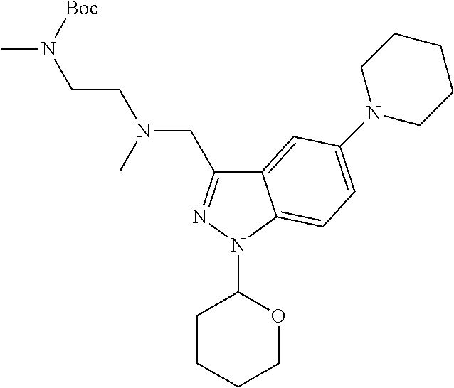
C12=CC(N3CCCCC3)=CC=C1N(C1CCCCO1)N=C2CN(CCN(C)[Boc])C
